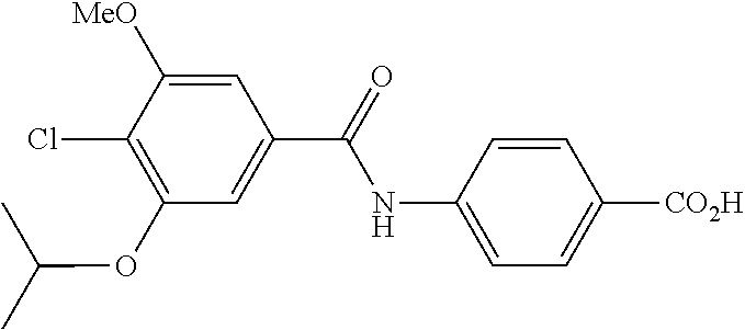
C1=C(NC(=O)C2=CC(OC(C)C)=C(Cl)C([MeO])=C2)C=CC([CO2H])=C1
